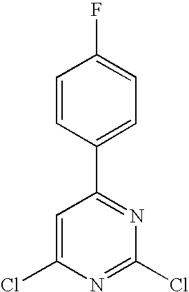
C1=C(Cl)N=C(Cl)N=C1C1=CC=C(F)C=C1
